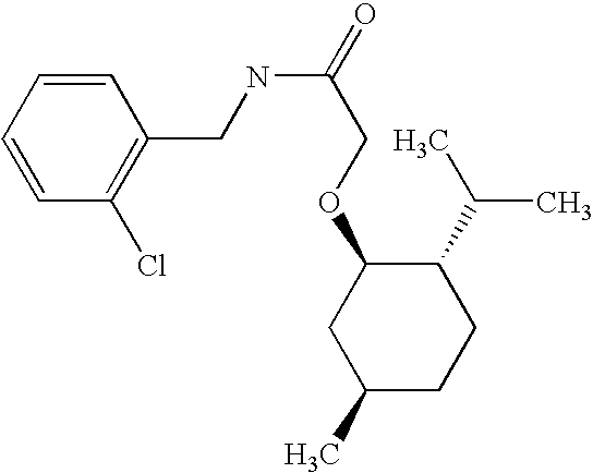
O(C1CC(C)CCC1C(C)C)CC(NCC1=C(Cl)C=CC=C1)=O
